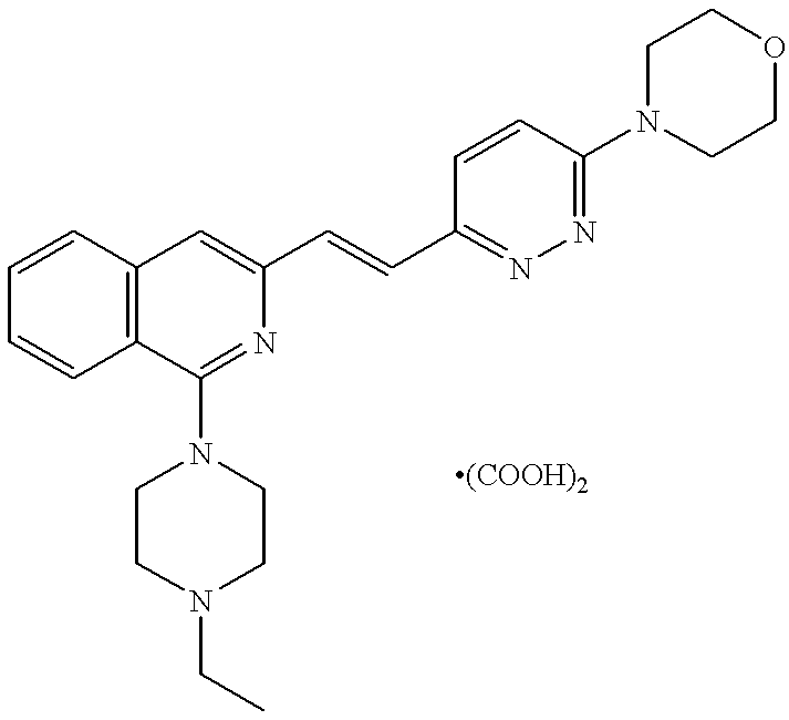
C1=CC2=C(C=C1)C(N1CCN(CC)CC1)=NC(C=CC1=NN=C(N3CCOCC3)C=C1)=C2
